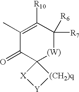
C1(C)=C([R10])C([R6])([R7])[(W)]C2(C1=O)[X][Y][(CH2)q]2
